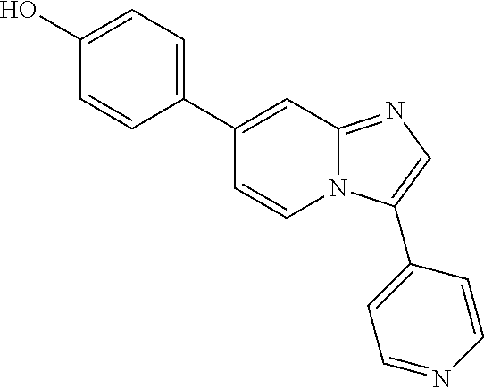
C1(C2=CC=C(O)C=C2)=CC2=NC=C(C3=CC=NC=C3)N2C=C1
